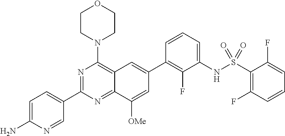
C12=NC(C3=CC=C(N)N=C3)=NC(N3CCOCC3)=C1C=C(C1=C(F)C(NS(C3=C(F)C=CC=C3F)(=O)=O)=CC=C1)C=C2[OMe]
